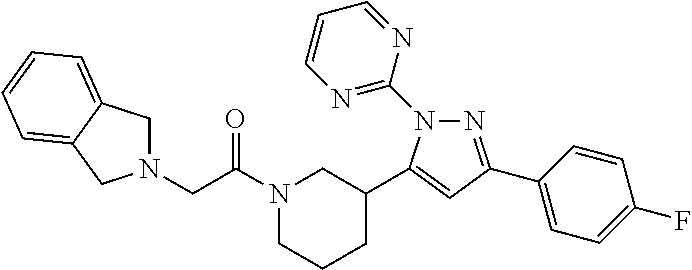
N1(CC(N2CCCC(C3=CC(C4=CC=C(F)C=C4)=NN3C3=NC=CC=N3)C2)=O)CC2=CC=CC=C2C1
